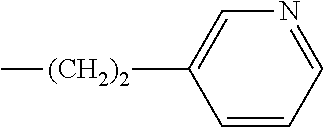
C1=CC=NC=C1[(CH2)2]C
